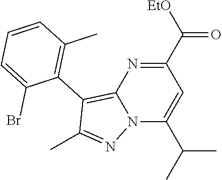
C1=CC=C(Br)C(C2=C3N(N=C2C)C(C(C)C)=CC(C(=O)[EtO])=N3)=C1C
